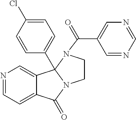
C1=NC=C2C(=C1)C(=O)N1CCN(C(C3=CN=CN=C3)=O)C21C1=CC=C(Cl)C=C1
